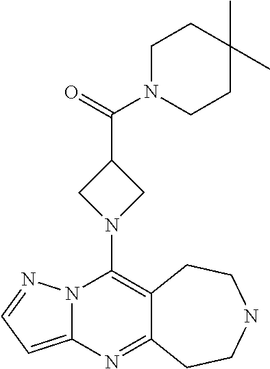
N12C(=CC=N1)N=C1C(=C2N2CC(C(=O)N3CCC(C)(C)CC3)C2)CCNCC1
